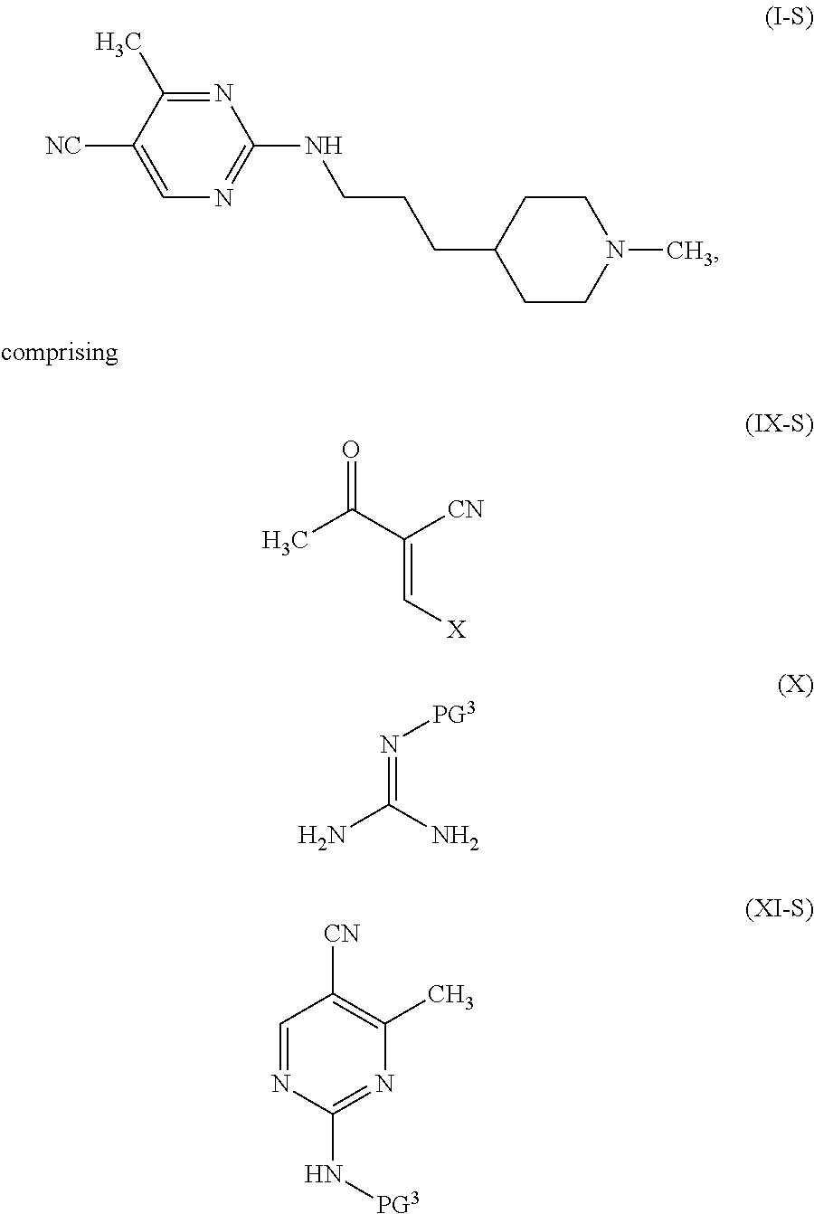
N1=C(C)C([NC])=CN=C1NCCCC1CCN(C)CC1.CC(C([CN])=C[X])=O.N(=C(N)N)[PG3].C1=NC(N[PG3])=NC(C)=C1[CN]
